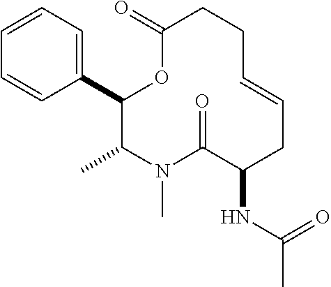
C1=CC=C(C2C(C)N(C)C(=O)C(NC(=O)C)CC=CCCC(=O)O2)C=C1
